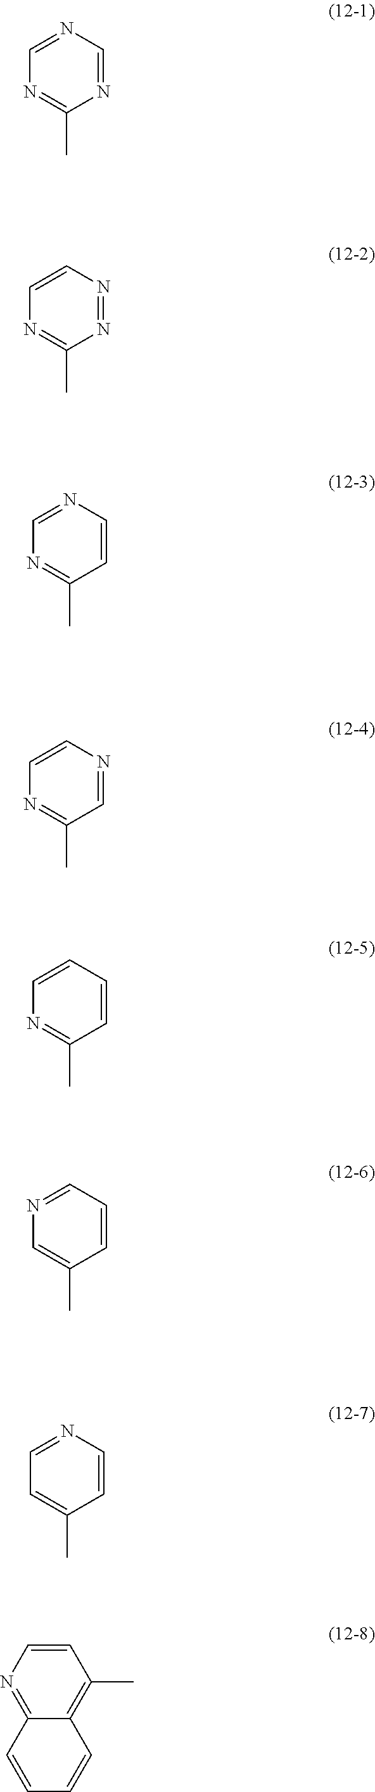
N1=CN=CN=C1C.N1=NC=CN=C1C.C1=CN=CN=C1C.C1=NC=CN=C1C.C1=CC=CN=C1C.C1=CC=NC=C1C.C1=CN=CC=C1C.C1=CN=C2C(=C1C)C=CC=C2
